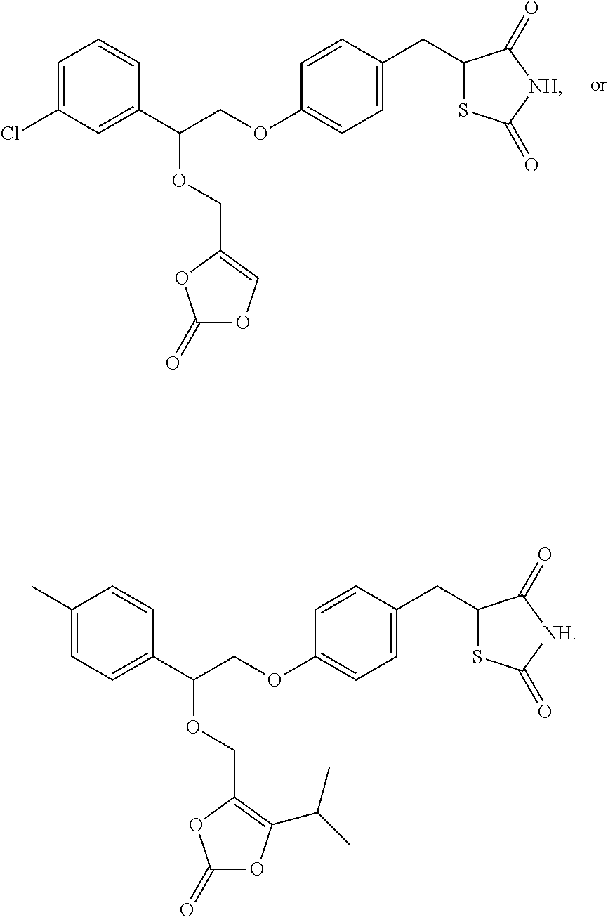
C1=C(Cl)C=C(C(COC2=CC=C(CC3SC(=O)[NH]C3=O)C=C2)OCC2=COC(=O)O2)C=C1.C1(C)=CC=C(C(COC2=CC=C(CC3SC(=O)[NH]C3=O)C=C2)OCC2=C(C(C)C)OC(=O)O2)C=C1
